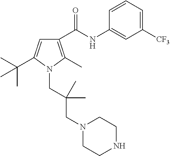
C1(NC(C2=C(C)N(CC(CN3CCNCC3)(C)C)C(C(C)(C)C)=C2)=O)=CC([CF3])=CC=C1
